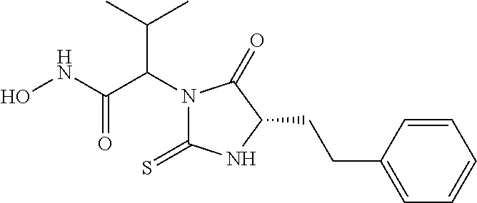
N1(C(C(NO)=O)C(C)C)C(=S)NC(CCC2=CC=CC=C2)C1=O
